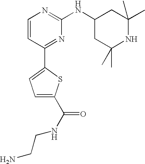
C1=CC(C2=CC=C(C(NCCN)=O)S2)=NC(NC2CC(C)(C)NC(C)(C)C2)=N1
